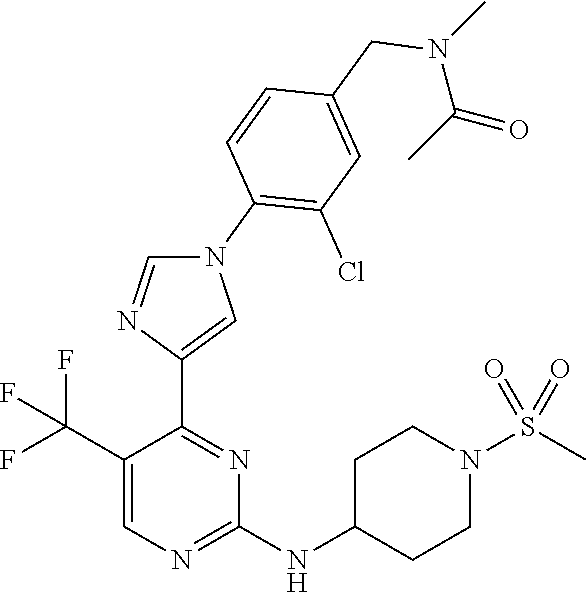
C1(NC2CCN(S(C)(=O)=O)CC2)=NC=C(C(F)(F)F)C(C2=CN(C3=C(Cl)C=C(CN(C)C(C)=O)C=C3)C=N2)=N1
